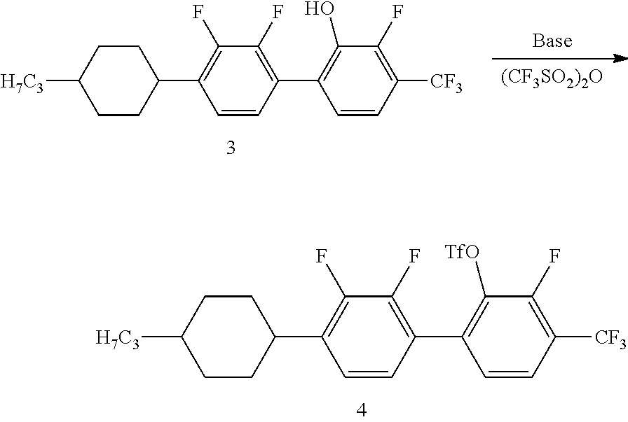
C1(F)=C([CF3])C=CC(C2=C(F)C(F)=C(C3CCC([H7C3])CC3)C=C2)=C1[TfO].[Base].[(CF3SO2)2O].C1(F)=C([CF3])C=CC(C2=C(F)C(F)=C(C3CCC([H7C3])CC3)C=C2)=C1O
